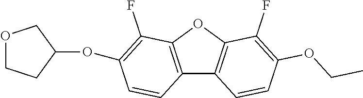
C12=C(OC3=C1C=CC(OCC)=C3F)C(F)=C(OC1CCOC1)C=C2
